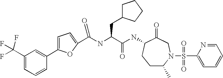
C1C(C)N(S(C2=CC=CC=N2)(=O)=O)CC(=O)C(NC(C(NC(=O)C2=CC=C(C3=CC(C(F)(F)F)=CC=C3)O2)CC2CCCC2)=O)C1
